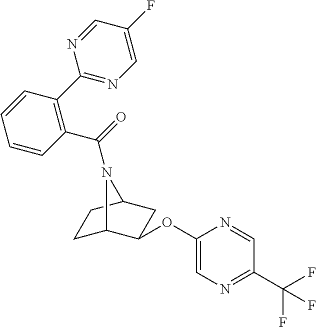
C1C2C(OC3=CN=C(C(F)(F)F)C=N3)CC(C1)N2C(=O)C1=C(C2=NC=C(F)C=N2)C=CC=C1
